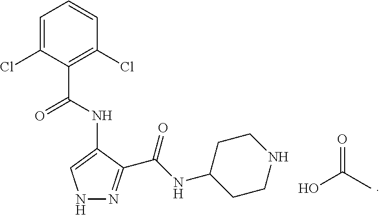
C1=C(Cl)C(C(NC2=CNN=C2C(NC2CCNCC2)=O)=O)=C(Cl)C=C1.OC(C)=O
